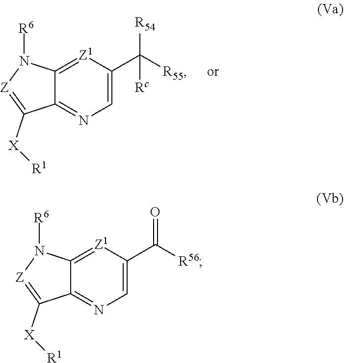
[R55]C([R54])(C1=CN=C2C(=[Z1]1)N([R6])[Z]=C2[X][R1])[Rc].[R56]C(=O)C1=CN=C2C(=[Z1]1)N([R6])[Z]=C2[X][R1]
